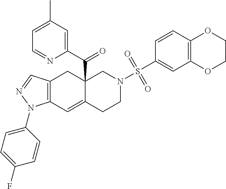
C12(C(C3=CC(C)=CC=N3)=O)C(=CC3=C(C1)C=NN3C1=CC=C(F)C=C1)CCN(S(=O)(=O)C1=CC3=C(C=C1)OCCO3)C2
